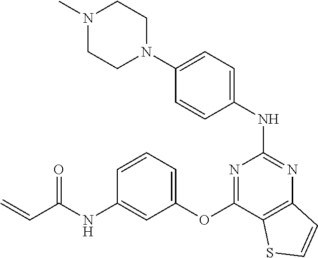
C1(NC2=NC3=C(C(OC4=CC=CC(NC(C=C)=O)=C4)=N2)SC=C3)=CC=C(N2CCN(C)CC2)C=C1
